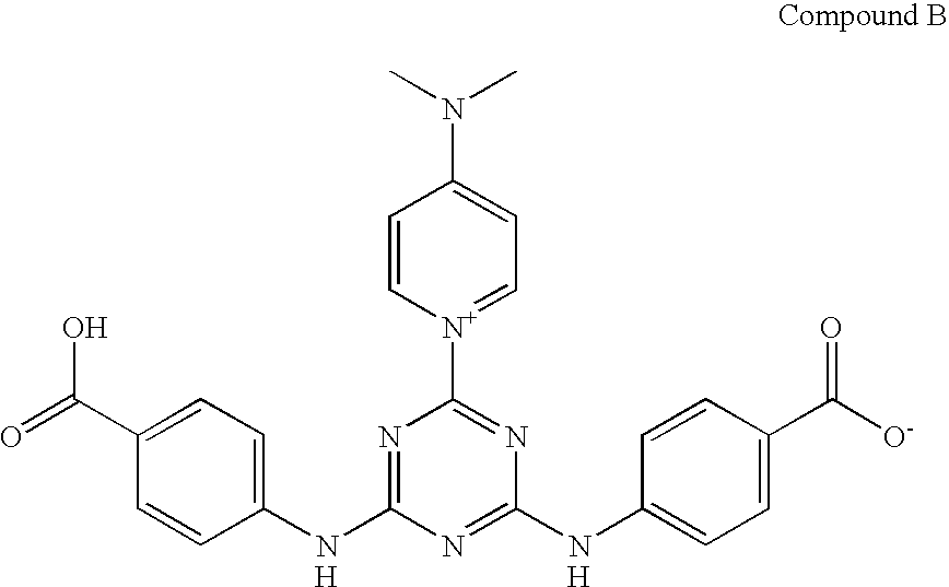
C1(C(=O)O)=CC=C(NC2=NC([N+]3=CC=C(N(C)C)C=C3)=NC(NC3=CC=C(C([O-])=O)C=C3)=N2)C=C1.[H].[H]
